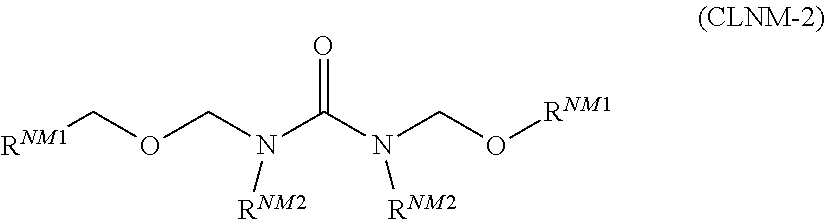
[RNM1]COCN(C(N(CO[RNM1])[RNM2])=O)[RNM2]
